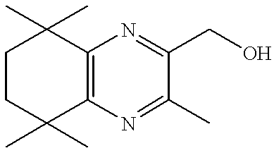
C12=C(N=C(C)C(CO)=N1)C(C)(C)CCC2(C)C
